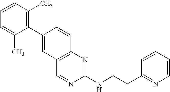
C1(C2=CC3=C(C=C2)N=C(NCCC2=NC=CC=C2)N=C3)=C(C)C=CC=C1C
